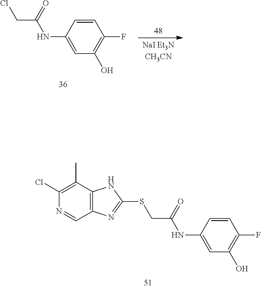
C1=CC(F)=C(O)C=C1NC(CSC1=NC2=C(N1)C(C)=C(Cl)N=C2)=O.C1=CC(F)=C(O)C=C1NC(CCl)=O
